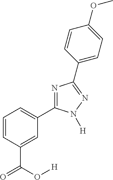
N1=C(C2=CC=CC(C(=O)O[H])=C2)N([H])N=C1C1=CC=C(OC)C=C1
